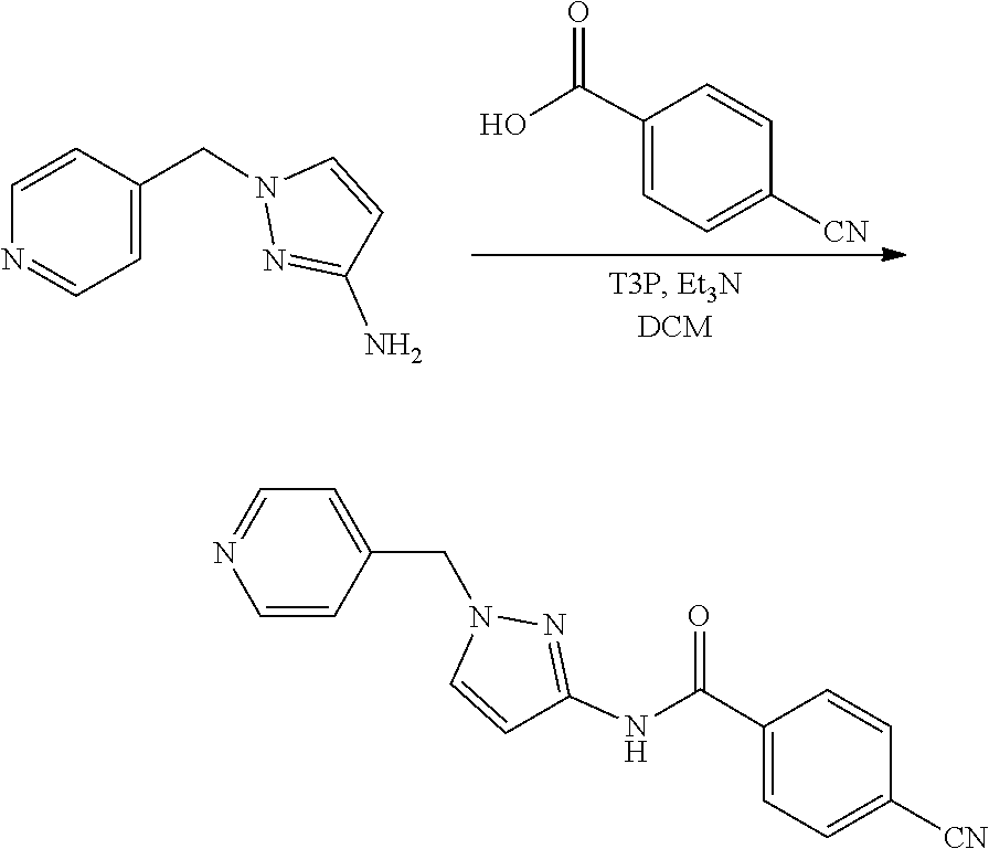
C1=CC([CN])=CC=C1C(O)=O.N1(CC2=CC=NC=C2)N=C(N)C=C1.N1(CC2=CC=NC=C2)N=C(NC(C2=CC=C([CN])C=C2)=O)C=C1
